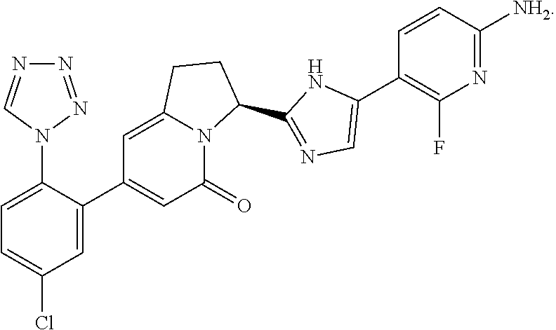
N1(C2=CC=C(Cl)C=C2C2=CC(=O)N3C(=C2)CCC3C2=NC=C(C3=C(F)N=C([NH2])C=C3)N2)N=NN=C1
